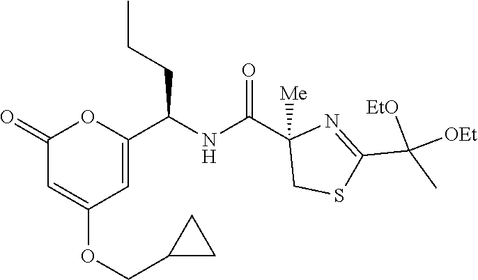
C1(=O)C=C(OCC2CC2)C=C(C(NC(C2([Me])CSC(C(C)([OEt])[OEt])=N2)=O)CCC)O1
